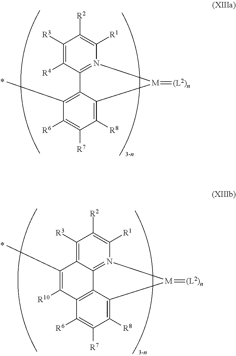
C1([R1])=C([R2])C([R3])=C2C3=N1[M](=[(L2)n])C1=C([R8])C([R7])=C([R6])C(=C31)C([R10])=C2C.C1([R1])=C([R2])C([R3])=C([R4])C2=N1[M](=[(L2)n])C1=C([R8])C([R7])=C([R6])C(C)=C21
